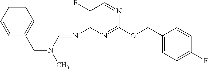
N(C1=C(F)C=NC(OCC2=CC=C(F)C=C2)=N1)=CN(CC1=CC=CC=C1)C
